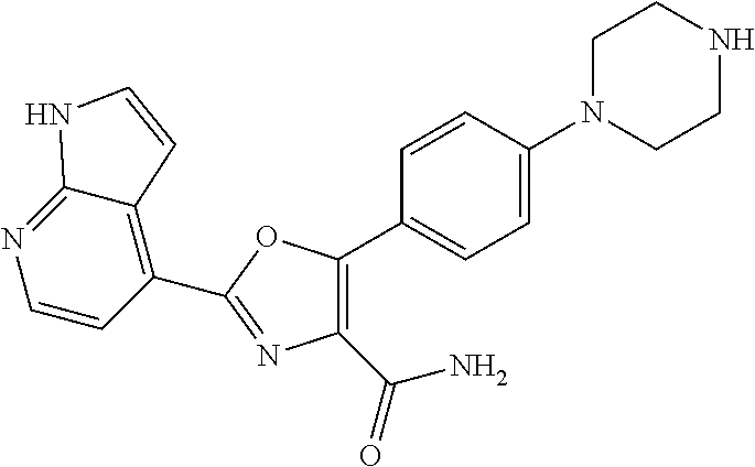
C1(C2=C3C(=NC=C2)NC=C3)=NC(C(=O)N)=C(C2=CC=C(N3CCNCC3)C=C2)O1
